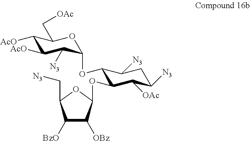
C1([BzO])C([OBz])C(OC2C(OC3C([N3])C([AcO])C([AcO])C(C[OAc])O3)C([N3])CC([N3])C2[OAc])OC1C[N3]
